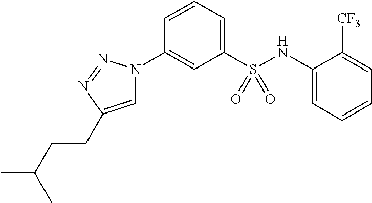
C1(S(NC2=CC=CC=C2[CF3])(=O)=O)=CC=CC(N2C=C(CCC(C)C)N=N2)=C1
